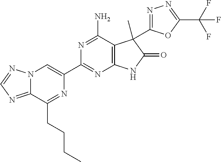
C12=NC=NN1C=C(C1=NC3=C(C(N)=N1)C(C)(C1=NN=C(C(F)(F)F)O1)C(=O)N3)N=C2CCCC
